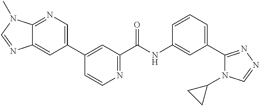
C12=NC=C(C3=CC(C(NC4=CC(C5=NN=CN5C5CC5)=CC=C4)=O)=NC=C3)C=C1N=CN2C
